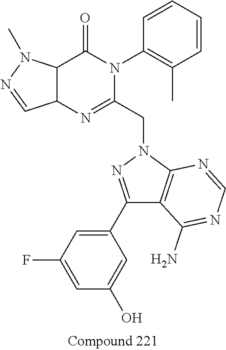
C12C(C(=O)N(C3=C(C)C=CC=C3)C(CN3N=C(C4=CC(F)=CC(O)=C4)C4=C3N=CN=C4N)=N1)N(C)N=C2
